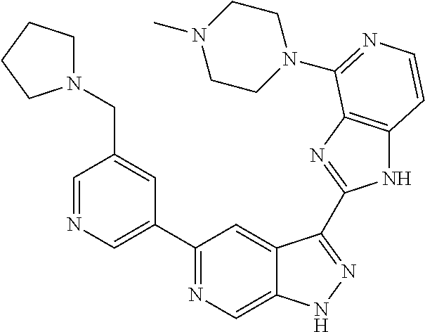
C1=NC=C(C2=NC=C3C(=C2)C(C2=NC4=C(N2)C=CN=C4N2CCN(C)CC2)=NN3)C=C1CN1CCCC1
